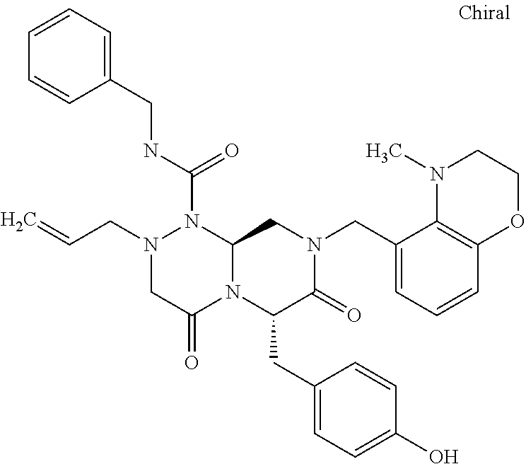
N1(CC=C)CC(=O)N2C(N1C(NCC1=CC=CC=C1)=O)CN(CC1=CC=CC3=C1N(C)CCO3)C(=O)C2CC1=CC=C(O)C=C1
